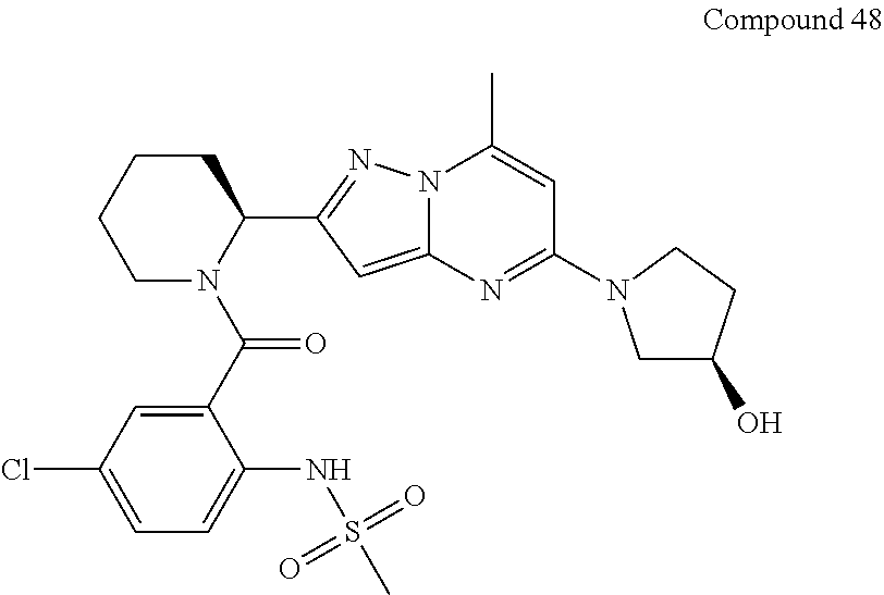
N12C(=CC(C3CCCCN3C(C3=CC(Cl)=CC=C3NS(=O)(=O)C)=O)=N1)N=C(N1CC(O)CC1)C=C2C
